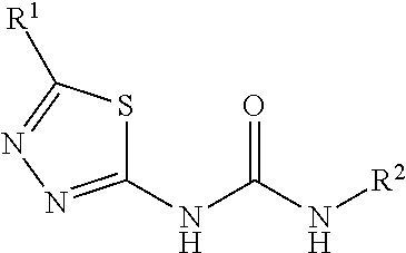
C1(NC(N[R2])=O)=NN=C([R1])S1
